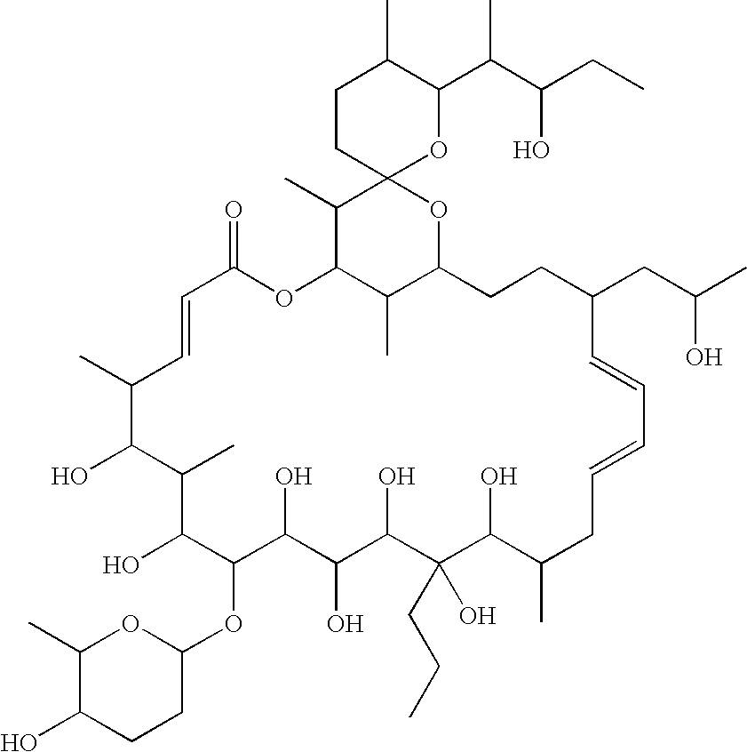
C1=CC(C)C(O)C(C)C(O)C(OC2OC(C)C(O)CC2)C(O)C(O)C(O)C(O)(CCC)C(O)C(C)CC=CC=CC(CC(C)O)CCC2C(C)C(OC1=O)C(C)C1(O2)OC(C(C(CC)O)C)C(C)CC1
